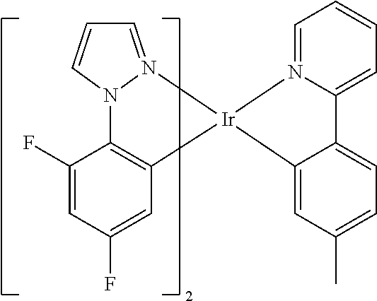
C1=N2N(C=C1)C1=C(C=C(F)C=C1F)[Ir]21N2=CC=CC=C2C2=CC=C(C)C=C21
